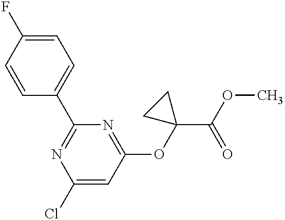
C1=CC(C2=NC(Cl)=CC(OC3(C(OC)=O)CC3)=N2)=CC=C1F
